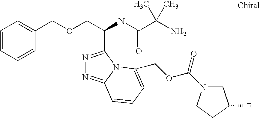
C(OCC(C1=NN=C2N1C(COC(=O)N1CC(F)CC1)=CC=C2)NC(=O)C(C)(N)C)C1=CC=CC=C1
